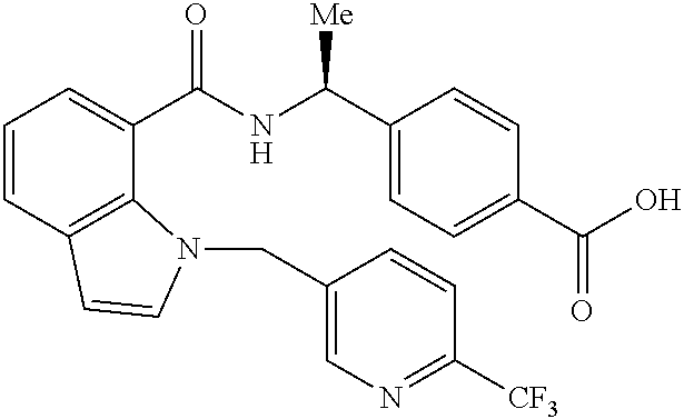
C1=CC2=C(C(C(NC(C3=CC=C(C(O)=O)C=C3)[Me])=O)=C1)N(CC1=CN=C([CF3])C=C1)C=C2
